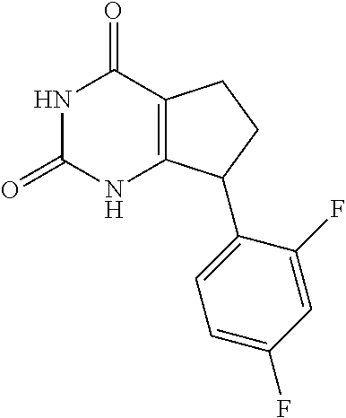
O=C1NC(=O)C2=C(N1)C(C1=CC=C(F)C=C1F)CC2
